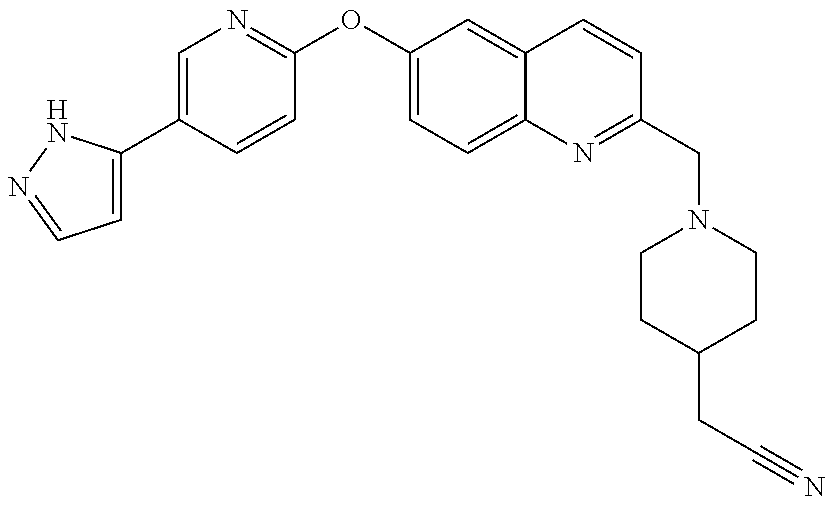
C1=C(C2=CN=C(OC3=CC=C4C(=C3)C=CC(CN3CCC(CC#N)CC3)=N4)C=C2)NN=C1
